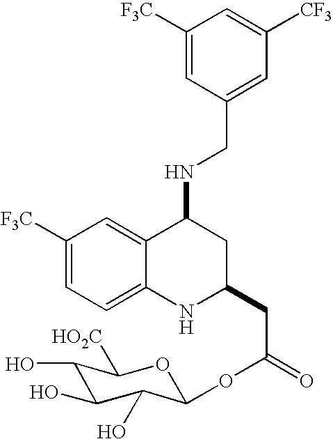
O1C(OC(CC2CC(NCC3=CC([CF3])=CC([F3C])=C3)C3=CC([F3C])=CC=C3N2)=O)C(O)C(O)C(O)C1[HO2C]
